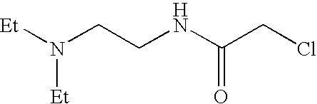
[Et]N([Et])CCNC(CCl)=O
